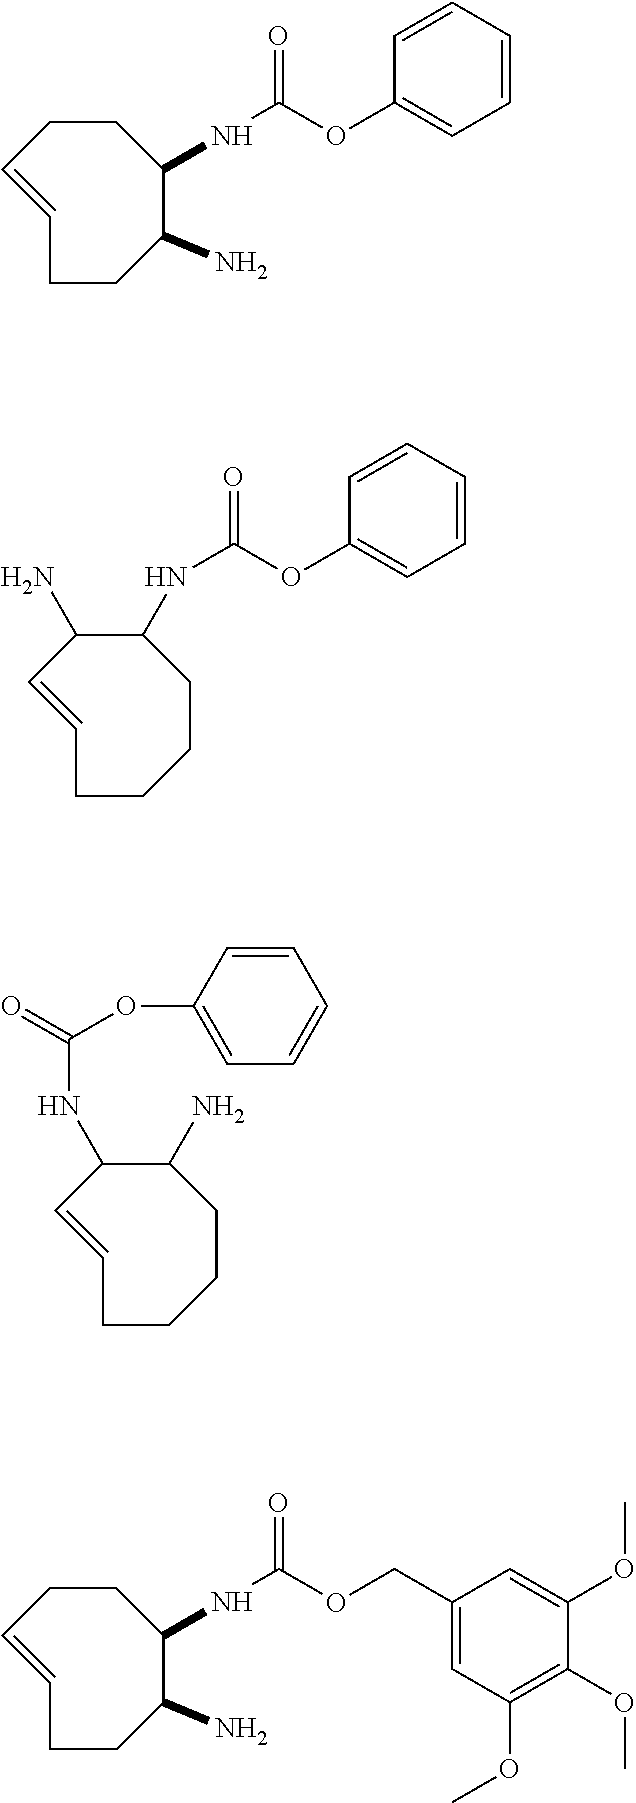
C1=CC=CC(OC(NC2CCC=CCCC2N)=O)=C1.C1C(N)C(NC(=O)OC2=CC=CC=C2)C=CCCC1.C1C(NC(OC2=CC=CC=C2)=O)C(N)C=CCCC1.C(C1=CC(OC)=C(OC)C(OC)=C1)OC(NC1CCC=CCCC1N)=O
